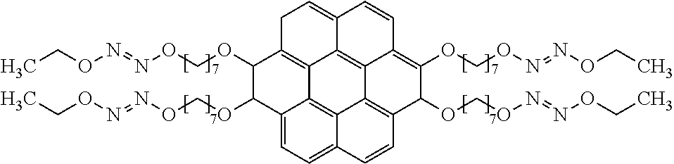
C1(OCON=NOCC)C(OCON=NOCC)C2=CC=C3C4=C2C2=C1CC=C1C2=C2C4=C(C(OCON=NOCC)C(OCON=NOCC)=C2C=C1)C=C3
